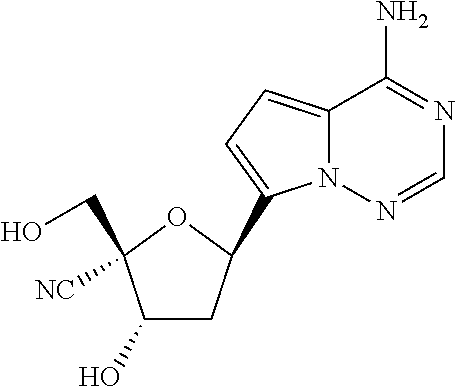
C12=CC=C(C3CC(O)C(CO)([NC])O3)N1N=CN=C2N
